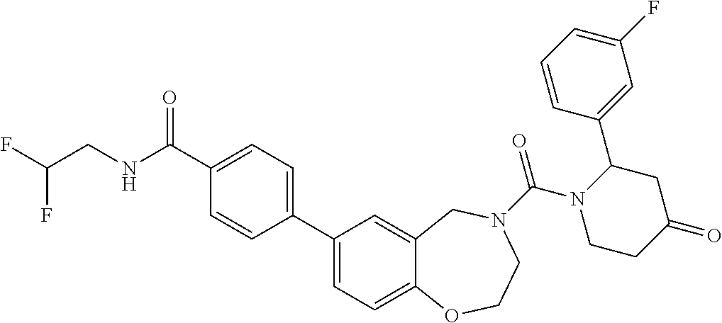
C1(C2=CC=C(C(NCC(F)F)=O)C=C2)=CC=C2C(=C1)CN(C(N1CCC(=O)CC1C1=CC(F)=CC=C1)=O)CCO2
